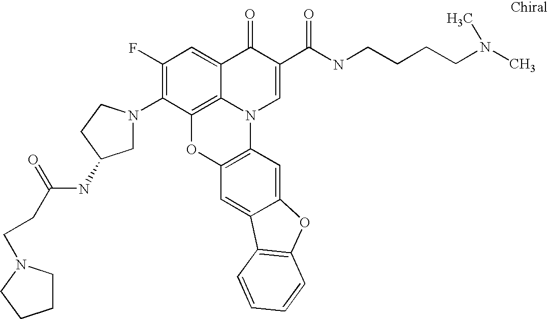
C1(F)=C(N2CC(NC(CCN3CCCC3)=O)CC2)C2=C3C(=C1)C(=O)C(C(=O)NCCCCN(C)C)=CN3C1=C(O2)C=C2C(=C1)OC1=C2C=CC=C1
